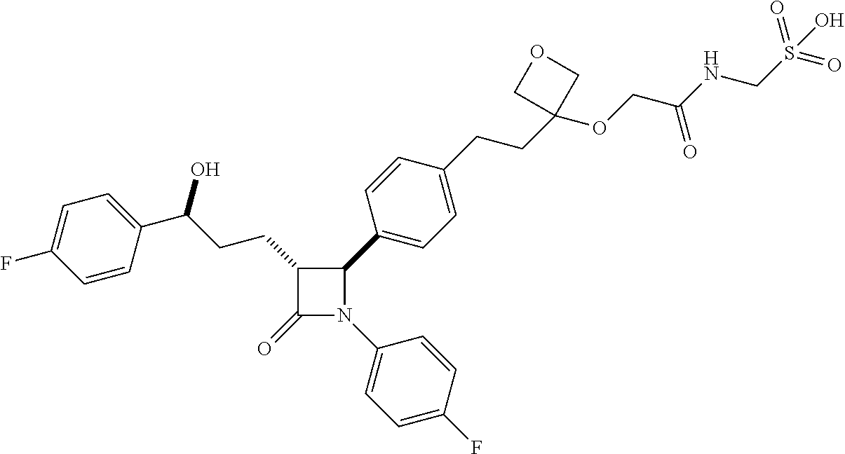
C1(=O)N(C2=CC=C(F)C=C2)C(C2=CC=C(CCC3(OCC(NCS(=O)(=O)O)=O)COC3)C=C2)C1CCC(O)C1=CC=C(F)C=C1
